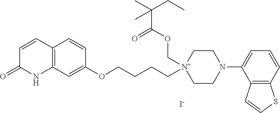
C1=CC2=C(NC1=O)C=C(OCCCC[N+]1(COC(C(CC)(C)C)=O)CCN(C3=CC=CC4=C3C=CS4)CC1)C=C2.[I-]
